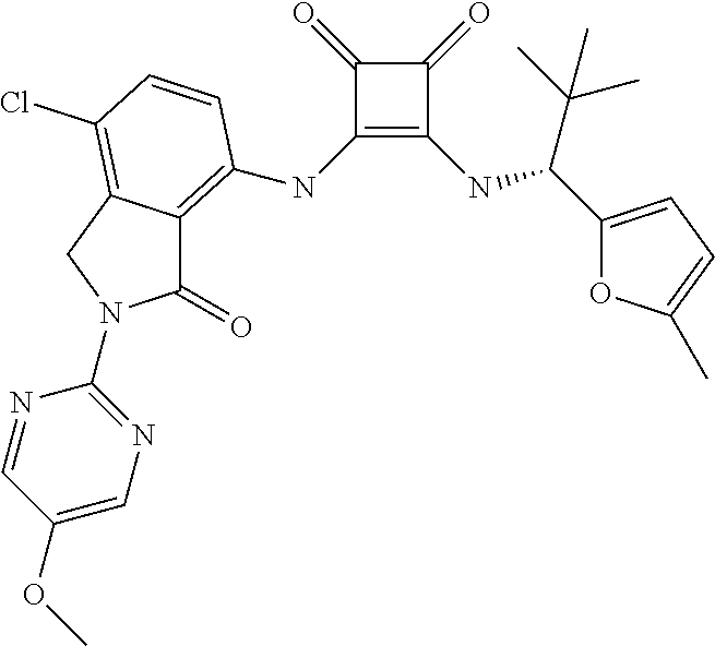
C1(=O)C(NC2=C3C(=O)N(C4=NC=C(OC)C=N4)CC3=C(Cl)C=C2)=C(NC(C(C)(C)C)C2=CC=C(C)O2)C1=O
